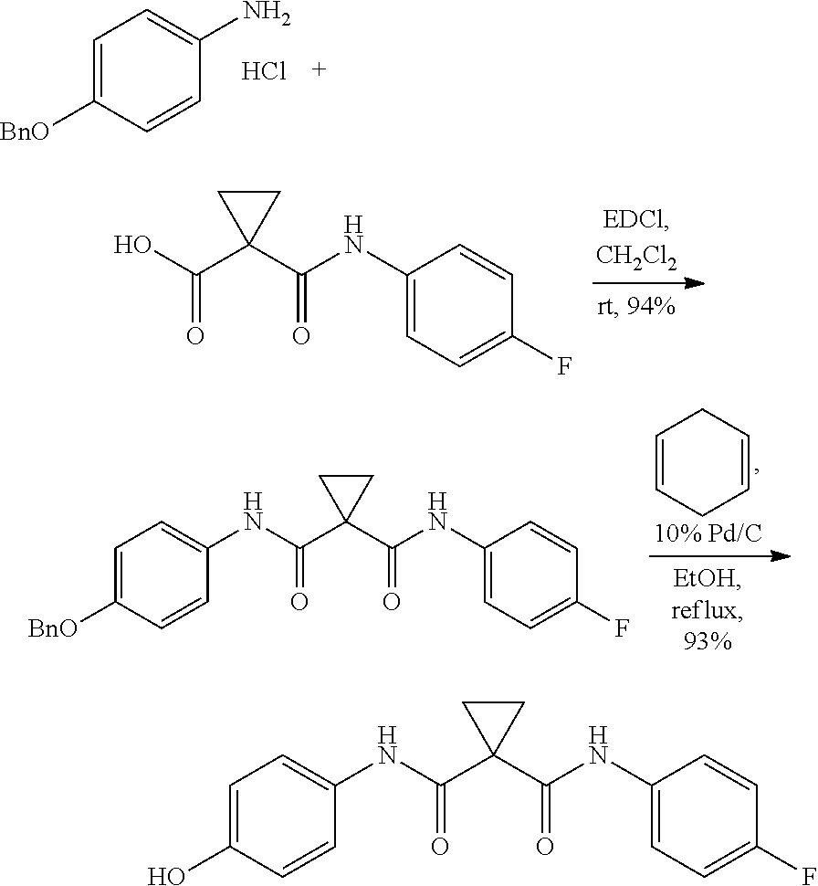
[BnO]C1=CC=C(NC(C2(C(NC3=CC=C(F)C=C3)=O)CC2)=O)C=C1.C1=CCC=CC1.OC(C1(C(NC2=CC=C(F)C=C2)=O)CC1)=O.C1(N)=CC=C([BnO])C=C1.Cl.C1(NC(C2(C(NC3=CC=C(F)C=C3)=O)CC2)=O)=CC=C(O)C=C1
